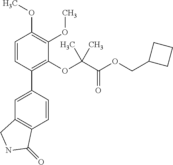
C1=C(C2=C(OC(C(OCC3CCC3)=O)(C)C)C(OC)=C(OC)C=C2)C=CC2=C1CNC2=O
